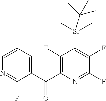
C1(F)=C(C(C2=CC=CN=C2F)=O)N=C(F)C(F)=C1[Si](C)(C)C(C)(C)C
